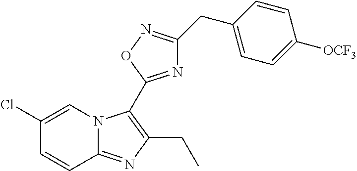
C1(Cl)=CN2C(=NC(CC)=C2C2=NC(CC3=CC=C([OCF3])C=C3)=NO2)C=C1
